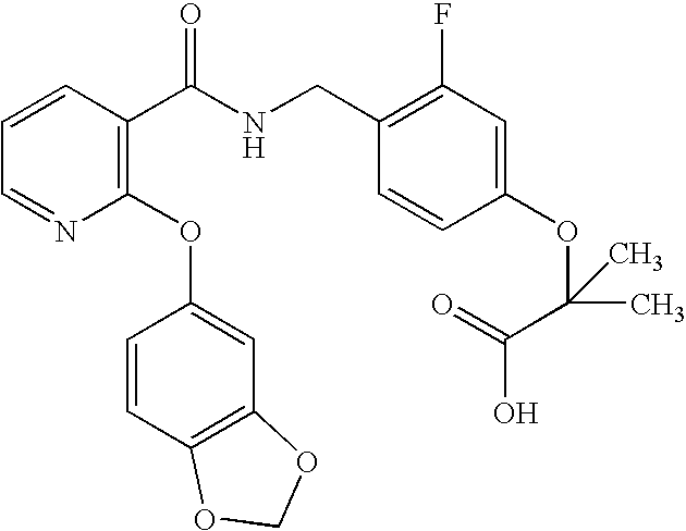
C1=CC(C(NCC2=C(F)C=C(OC(C(O)=O)(C)C)C=C2)=O)=C(OC2=CC3=C(C=C2)OCO3)N=C1
